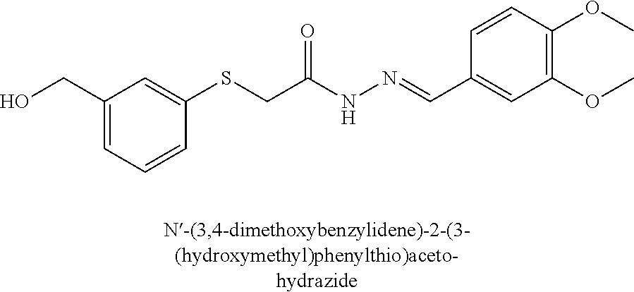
C1(SCC(NN=CC2=CC(OC)=C(OC)C=C2)=O)=CC(CO)=CC=C1
